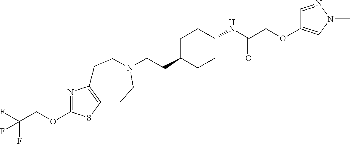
C(CC1CCC(NC(COC2=CN(C)N=C2)=O)CC1)N1CCC2=C(N=C(OCC(F)(F)F)S2)CC1
